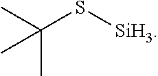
CC(S[SiH3])(C)C
